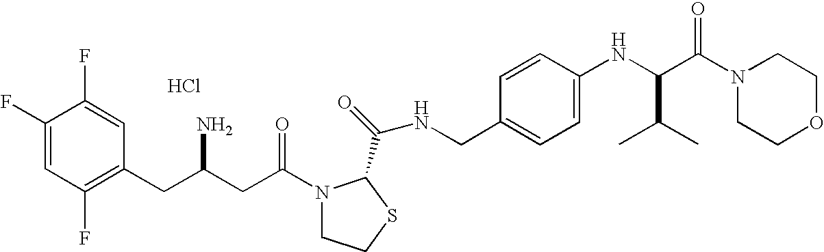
Cl.C1(F)=CC(F)=C(CC(CC(=O)N2CCSC2C(=O)NCC2=CC=C(NC(C(N3CCOCC3)=O)C(C)C)C=C2)N)C=C1F
